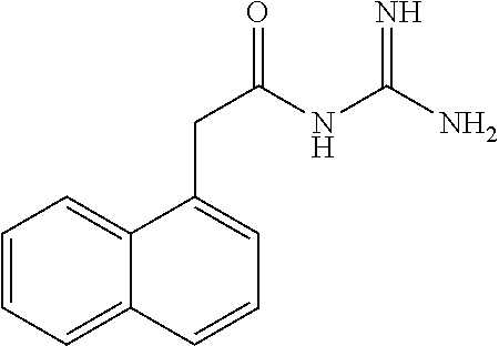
C(C(NC(N)=N)=O)C1=CC=CC2=CC=CC=C21
